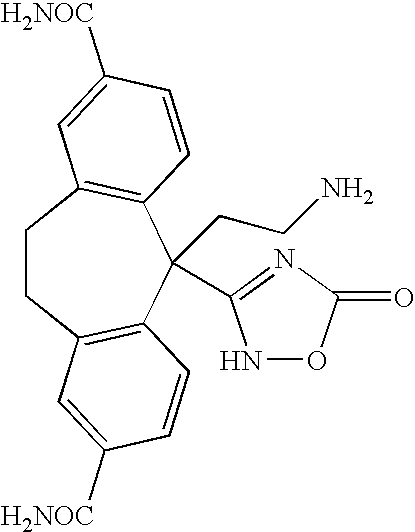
C1CC2=C(C(CCN)(C3=NC(=O)ON3)C3=C1C=C([H2NOC])C=C3)C=CC([H2NOC])=C2
